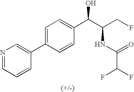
C1=C(C2=CN=CC=C2)C=CC(C(C(CF)NC(=O)C(F)F)O)=C1
